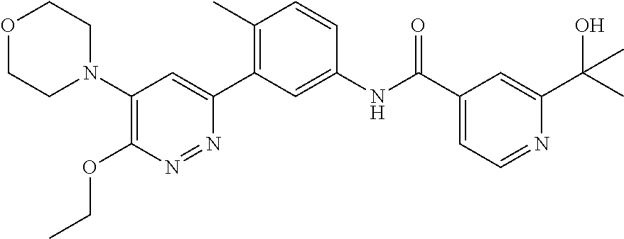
C1(N2CCOCC2)=C(OCC)N=NC(C2=C(C)C=CC(NC(C3=CC=NC(C(C)(O)C)=C3)=O)=C2)=C1
